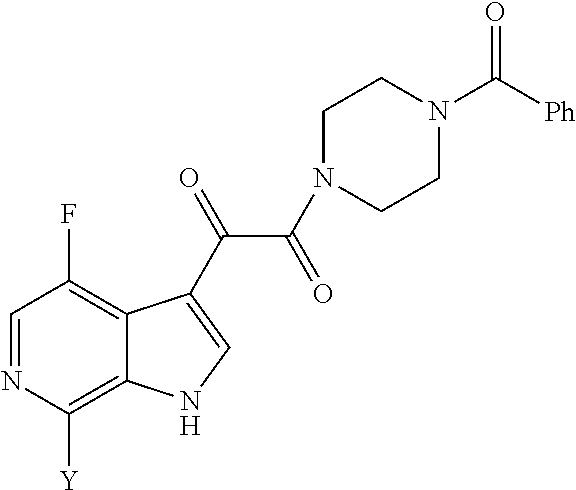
C1([Y])=C2C(=C(F)C=N1)C(C(=O)C(=O)N1CCN(C([Ph])=O)CC1)=CN2
